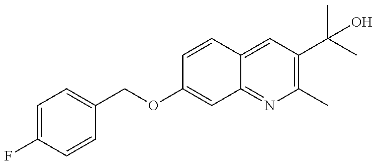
C1=C(F)C=CC(COC2=CC3=NC(C)=C(C(C)(C)O)C=C3C=C2)=C1
